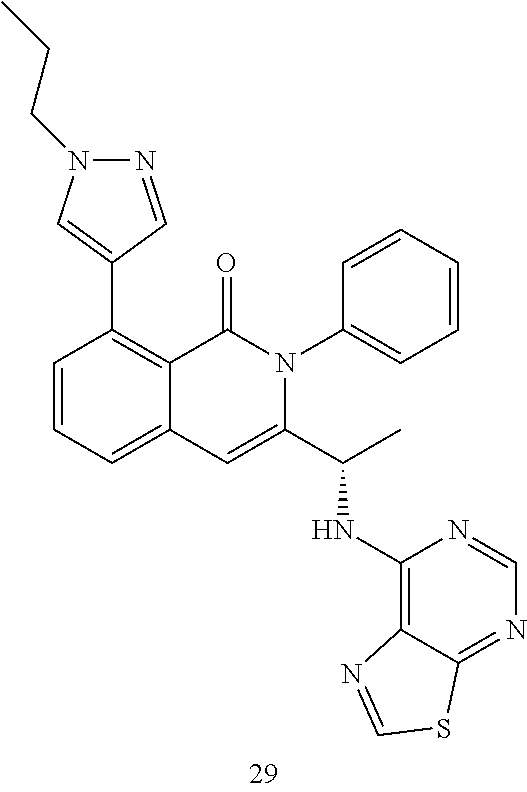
C1(C2=C3C(=CC=C2)C=C(C(C)NC2=C4C(=NC=N2)SC=N4)N(C2=CC=CC=C2)C3=O)=CN(CCC)N=C1
